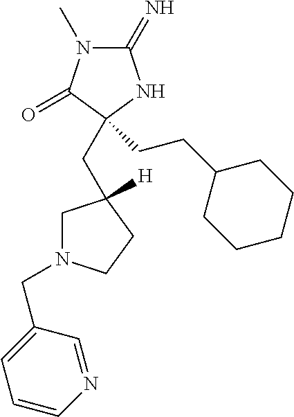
C1(=N)N(C)C(=O)C(CCC2CCCCC2)(CC2([H])CN(CC3=CC=CN=C3)CC2)N1
